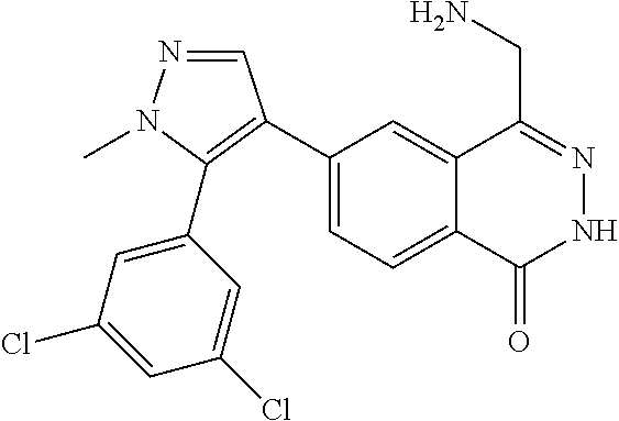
C1(C2=C(C3=CC(Cl)=CC(Cl)=C3)N(C)N=C2)=CC=C2C(=C1)C(CN)=NNC2=O
